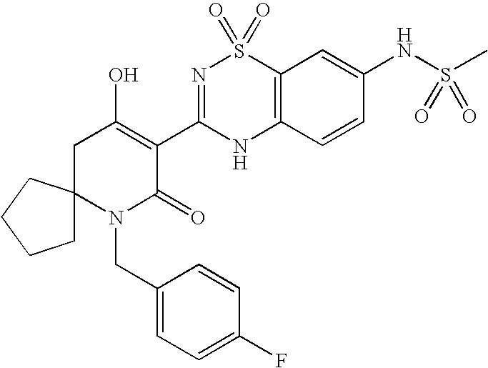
C12=C(C=CC(NS(C)(=O)=O)=C1)NC(C1=C(O)CC3(N(CC4=CC=C(F)C=C4)C1=O)CCCC3)=NS2(=O)=O
